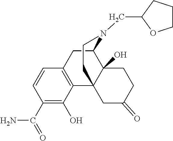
C1(C(=O)N)=C(O)C2=C(C=C1)CC1C3(O)C2(CC(=O)CC3)CCN1CC1OCCC1
